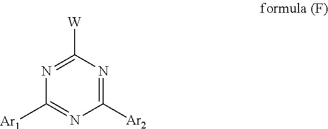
C1([W])=NC([Ar1])=NC([Ar2])=N1
